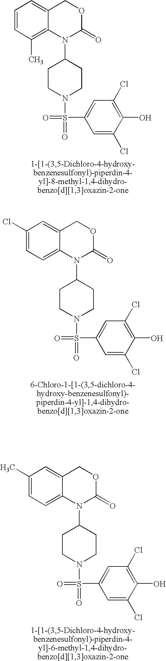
C1=CC(C)=C2C(=C1)COC(=O)N2C1CCN(S(=O)(=O)C2=CC(Cl)=C(O)C(Cl)=C2)CC1.C1(Cl)=CC=C2C(=C1)COC(=O)N2C1CCN(S(=O)(=O)C2=CC(Cl)=C(O)C(Cl)=C2)CC1.C1(C)=CC=C2C(=C1)COC(=O)N2C1CCN(S(=O)(=O)C2=CC(Cl)=C(O)C(Cl)=C2)CC1
